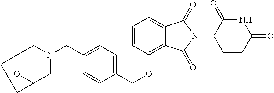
O(C1=C2C(=CC=C1)C(=O)N(C1CCC(=O)NC1=O)C2=O)CC1=CC=C(CN2CC3OC(C2)CC3)C=C1
